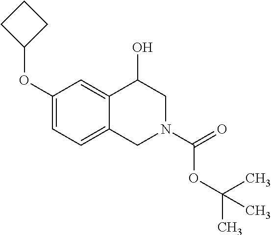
C1(OC2CCC2)=CC=C2C(=C1)C(O)CN(C(OC(C)(C)C)=O)C2
